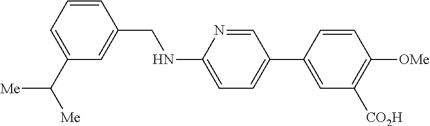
C1=CC(CNC2=CC=C(C3=CC([CO2H])=C([OMe])C=C3)C=N2)=CC(C([Me])[Me])=C1
